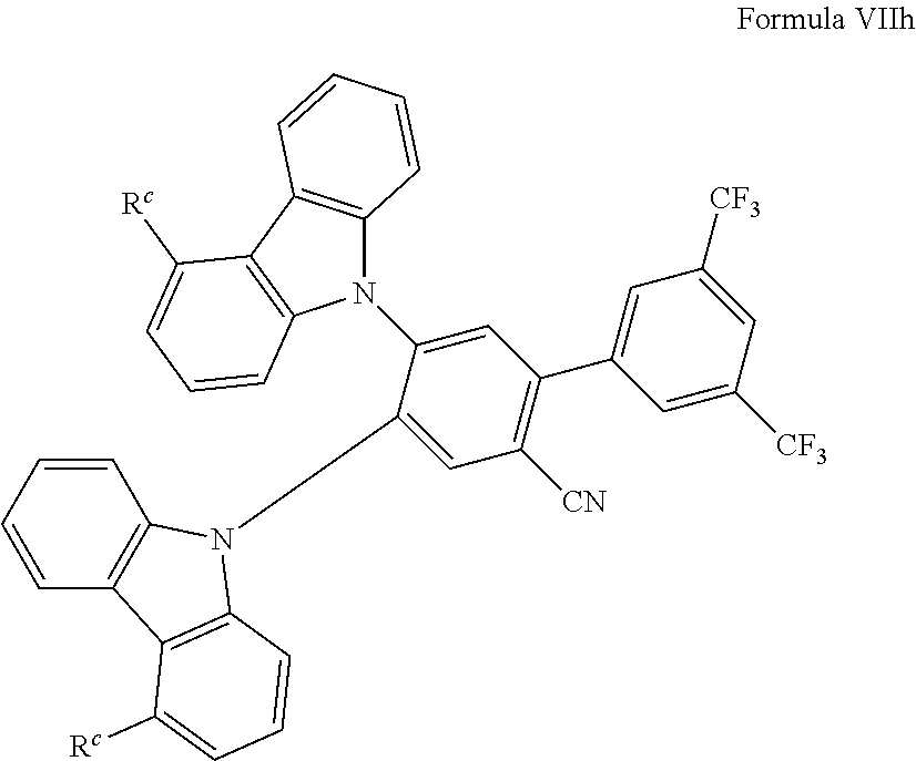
C1=CC=CC2=C1C1=C(N2C2=CC([CN])=C(C3=CC([CF3])=CC([CF3])=C3)C=C2N2C3=C(C4=C2C=CC=C4[Rc])C=CC=C3)C=CC=C1[Rc]
